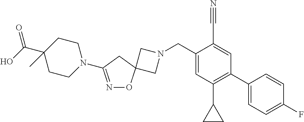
C1N(CC2=CC(C3CC3)=C(C3=CC=C(F)C=C3)C=C2C#N)CC12ON=C(N1CCC(C(O)=O)(C)CC1)C2
